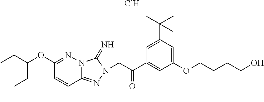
CCC(OC1=NN2C(=NN(CC(C3=CC(OCCCCO)=CC(C(C)(C)C)=C3)=O)C2=N)C(C)=C1)CC.Cl
